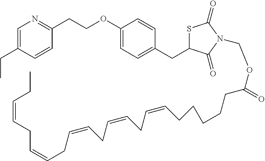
C1=C(CC)C=CC(CCOC2=CC=C(CC3SC(=O)N(COC(CCCCCC=CCC=CCC=CCC=CCC=CCC)=O)C3=O)C=C2)=N1
